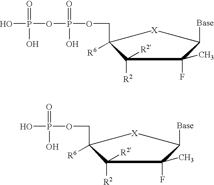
C1([R2])([R2])C([R6])(COP(OP(O)(=O)O)(=O)O)[X]C([Base])C1(F)C.C1([R2])([R2])C([R6])(COP(O)(=O)O)[X]C([Base])C1(F)C
